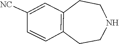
C1=CC([NC])=CC2=C1CCNCC2
